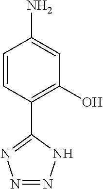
C1=CC(C2=NN=NN2)=C(O)C=C1N
